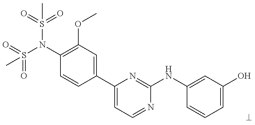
C1(N(S(=O)(=O)C)S(=O)(=O)C)=C(OC)C=C(C2=CC=NC(NC3=CC(O)=CC=C3)=N2)C=C1
